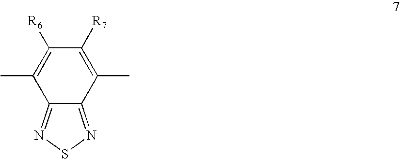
C1(C)=C([R7])C([R6])=C(C)C2=NSN=C12
